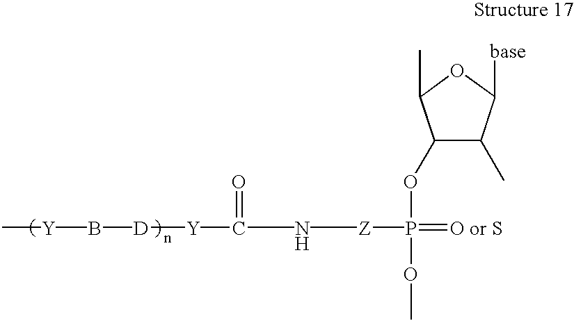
C1(OP(OC)(=[O or S])[Z]NC([Y][D]B[Y]C)=O)C(C)C([base])OC1C
